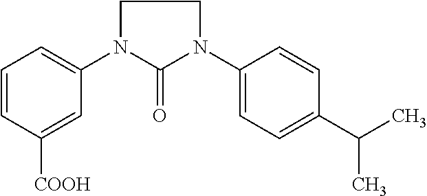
C1=CC([COOH])=CC(N2C(=O)N(C3=CC=C(C(C)C)C=C3)CC2)=C1
